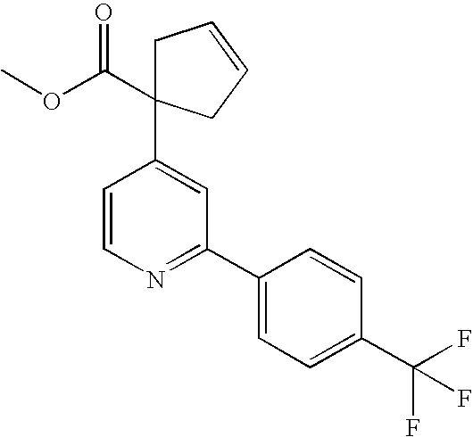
C1=CN=C(C2=CC=C(C(F)(F)F)C=C2)C=C1C1(C(=O)OC)CC=CC1
